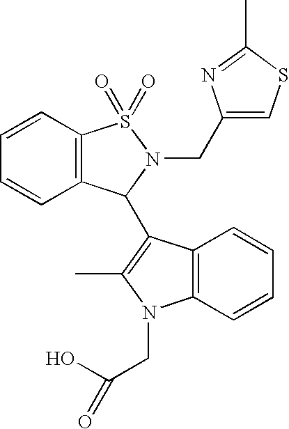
C12=C(C=CC=C1)N(CC(O)=O)C(C)=C2C1C2=C(C=CC=C2)S(=O)(=O)N1CC1=CSC(C)=N1
